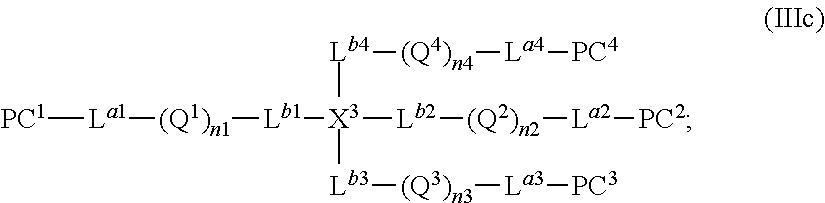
[PC1][La1][(Q1)n1][Lb1][X3]([Lb3][(Q3)n3][La3][PC3])([Lb2][(Q2)n2][La2][PC2])[Lb4][(Q4)n4][La4][PC4]
